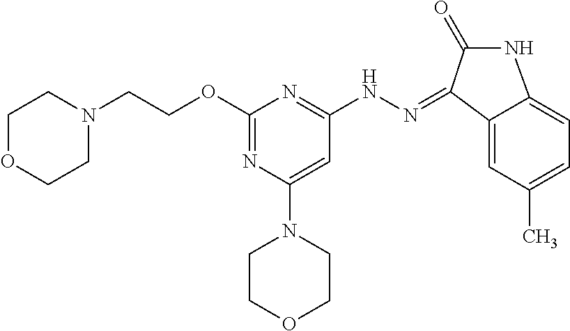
O(C1=NC(N2CCOCC2)=CC(NN=C2C3=CC(C)=CC=C3NC2=O)=N1)CCN1CCOCC1
